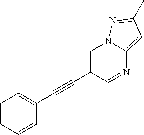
C1=CC=CC(C#CC2=CN3C(=CC(C)=N3)N=C2)=C1
